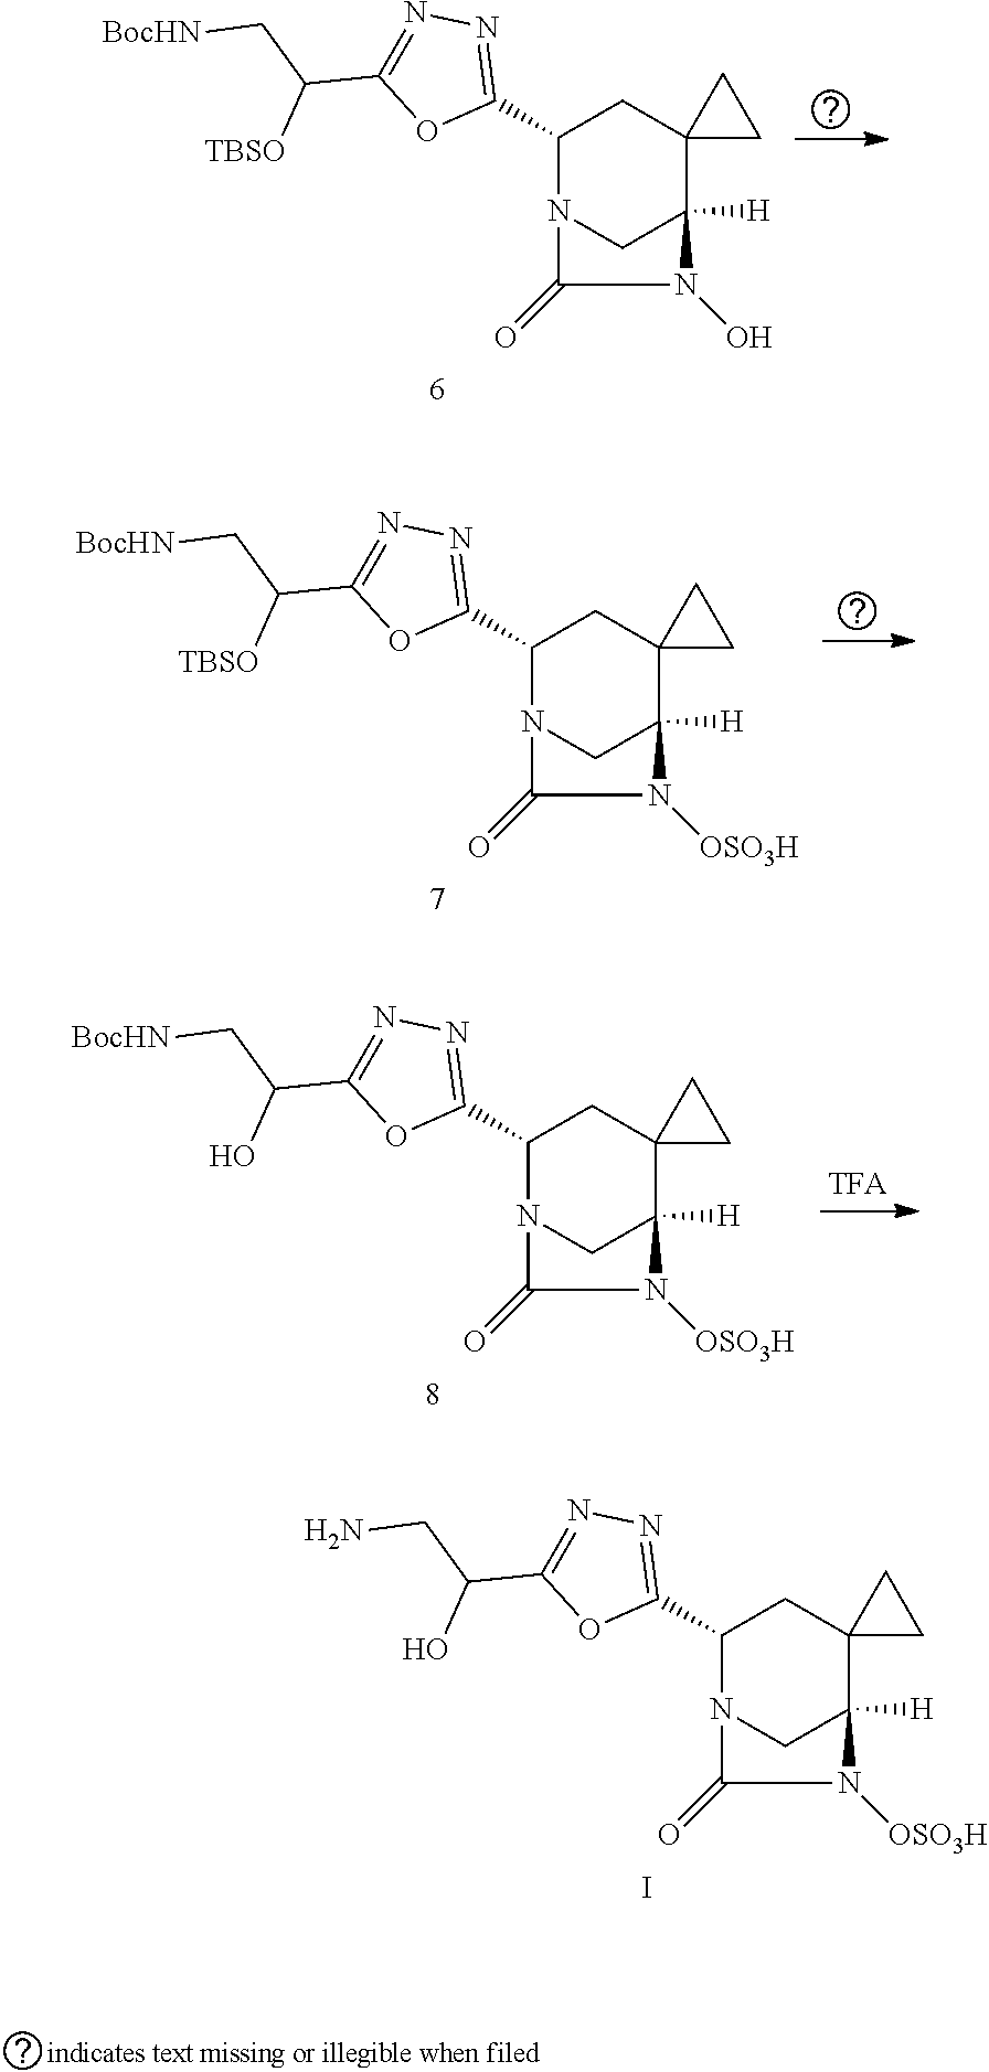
C1(C2=NN=C(C(CN)O)O2)N2CC([H])(C3(C1)CC3)N([OSO3H])C2=O.I.C1(C2=NN=C(C(C[BocHN])[TBSO])O2)N2CC([H])(C3(C1)CC3)N(O)C2=O.C1(C2=NN=C(C(C[BocHN])[TBSO])O2)N2CC([H])(C3(C1)CC3)N([OSO3H])C2=O.C1(C2=NN=C(C(C[BocHN])O)O2)N2CC([H])(C3(C1)CC3)N([OSO3H])C2=O
